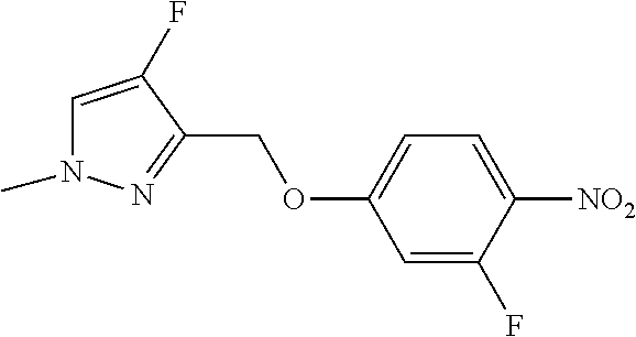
C1=C(F)C(COC2=CC=C([NO2])C(F)=C2)=NN1C
